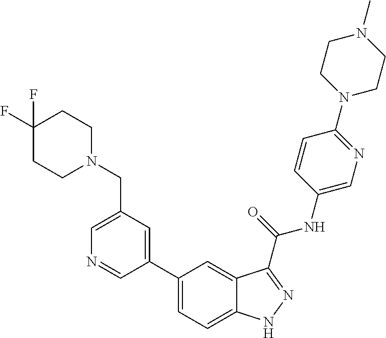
C1(CN2CCC(F)(F)CC2)=CN=CC(C2=CC=C3C(=C2)C(C(NC2=CN=C(N4CCN(C)CC4)C=C2)=O)=NN3)=C1
